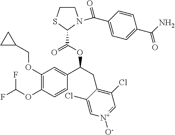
C1(OCC2CC2)=C(OC(F)F)C=CC(C(OC(C2N(C(C3=CC=C(C(N)=O)C=C3)=O)CCS2)=O)CC2=C(Cl)C=[N+]([O-])C=C2Cl)=C1
